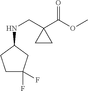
C1C(F)(F)CC(NCC2(C(OC)=O)CC2)C1
